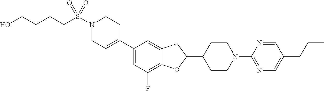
C1(C2=CCN(S(CCCCO)(=O)=O)CC2)=CC(F)=C2C(=C1)CC(C1CCN(C3=NC=C(CCC)C=N3)CC1)O2
